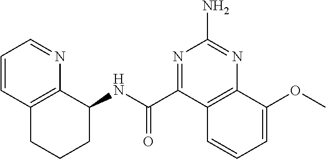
C1(NC(=O)C2=NC(N)=NC3=C2C=CC=C3OC)C2=C(CCC1)C=CC=N2
